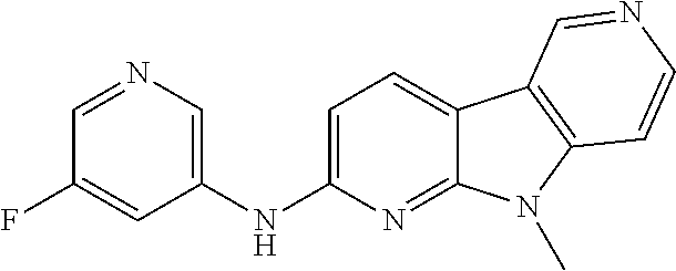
N(C1=CC=C2C(=N1)N(C)C1=C2C=NC=C1)C1=CN=CC(F)=C1
